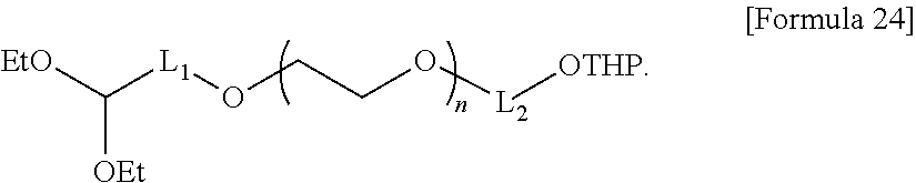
C([L1]OCCO[L2][OTHP])([EtO])[OEt]
